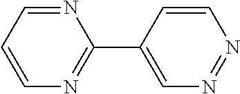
N1=CC=CN=C1C1=CN=NC=C1
